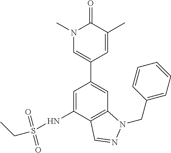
C1=C(NS(CC)(=O)=O)C2=C(C=C1C1=CN(C)C(=O)C(C)=C1)N(CC1=CC=CC=C1)N=C2
